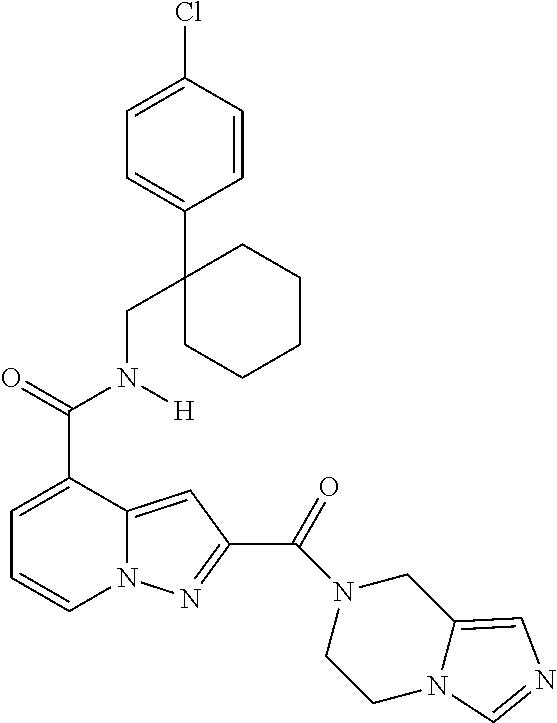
C1=C(C(=O)N(CC2(C3=CC=C(Cl)C=C3)CCCCC2)[H])C2=CC(C(=O)N3CCN4C(=CN=C4)C3)=NN2C=C1
